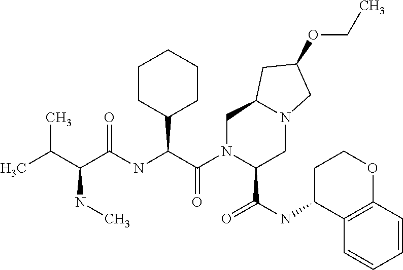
C(C(=O)NC(C(N1C(C(NC2C3=C(OCC2)C=CC=C3)=O)CN2C(C1)CC(OCC)C2)=O)C1CCCCC1)(C(C)C)NC
